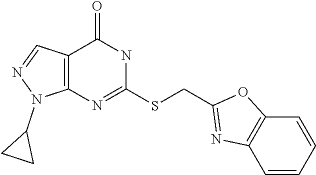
C12=C(N=C(SCC3=NC4=C(O3)C=CC=C4)NC1=O)N(C1CC1)N=C2
